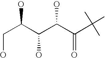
C(C(C(C(O)C(=O)C(C)(C)C)O)O)O
